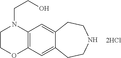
C12=C(C=C3C(=C1)CCNCC3)OCCN2CCO
